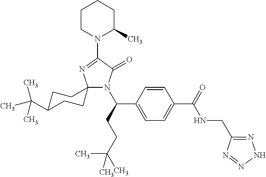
C12(N(C(C3=CC=C(C(=O)NCC4=NNN=N4)C=C3)CCC(C)(C)C)C(=O)C(N3C(C)CCCC3)=N1)CCC(C(C)(C)C)CC2
